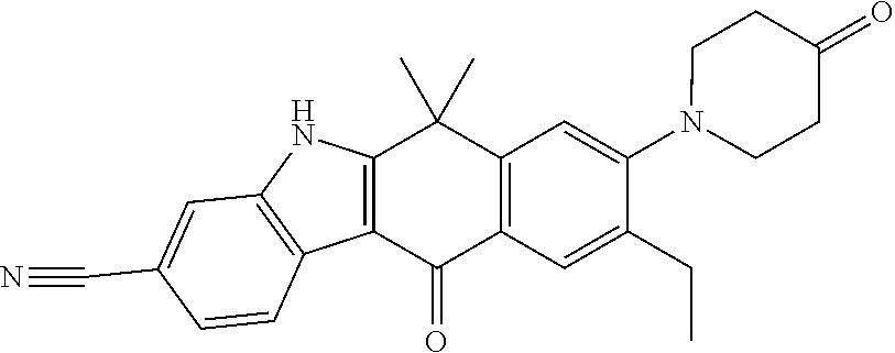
C12=C(C=C(CC)C(N3CCC(=O)CC3)=C1)C(=O)C1=C(C2(C)C)NC2=C1C=CC(C#N)=C2
